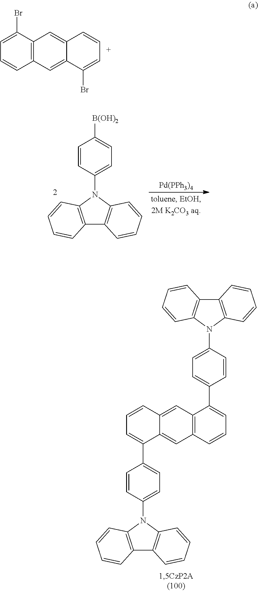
C1=CC2=CC3=C(C=C2C(C2=CC=C(N4C5=C(C6=C4C=CC=C6)C=CC=C5)C=C2)=C1)C=CC=C3C1=CC=C(N2C3=C(C4=C2C=CC=C4)C=CC=C3)C=C1.C1=C(Br)C2=C(C=C1)C=C1C(=C2)C=CC=C1Br.[Pd(PPh3)4].C12=C(N(C3=CC=C([B(OH)2])C=C3)C3=C1C=CC=C3)C=CC=C2
